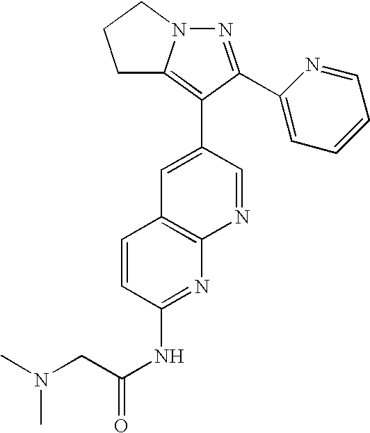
N1=C(C2=CC=CC=N2)C(C2=CC3=C(N=C2)N=C(NC(CN(C)C)=O)C=C3)=C2N1CCC2
